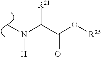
C(C(O[R25])=O)(N(C)[H])[R21]
